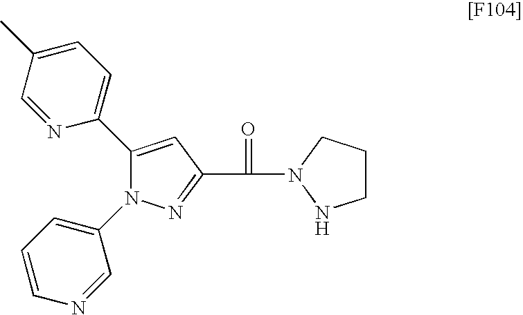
C1(C2=CC=C(C)C=N2)=CC(C(=O)N2CCCN2)=NN1C1=CC=CN=C1
